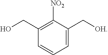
C1(CO)=C([NO2])C(C[OH])=CC=C1
